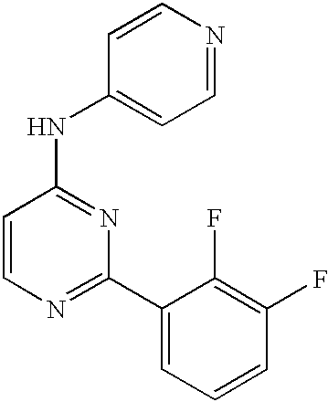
C1=CC(NC2=CC=NC=C2)=NC(C2=CC=CC(F)=C2F)=N1
